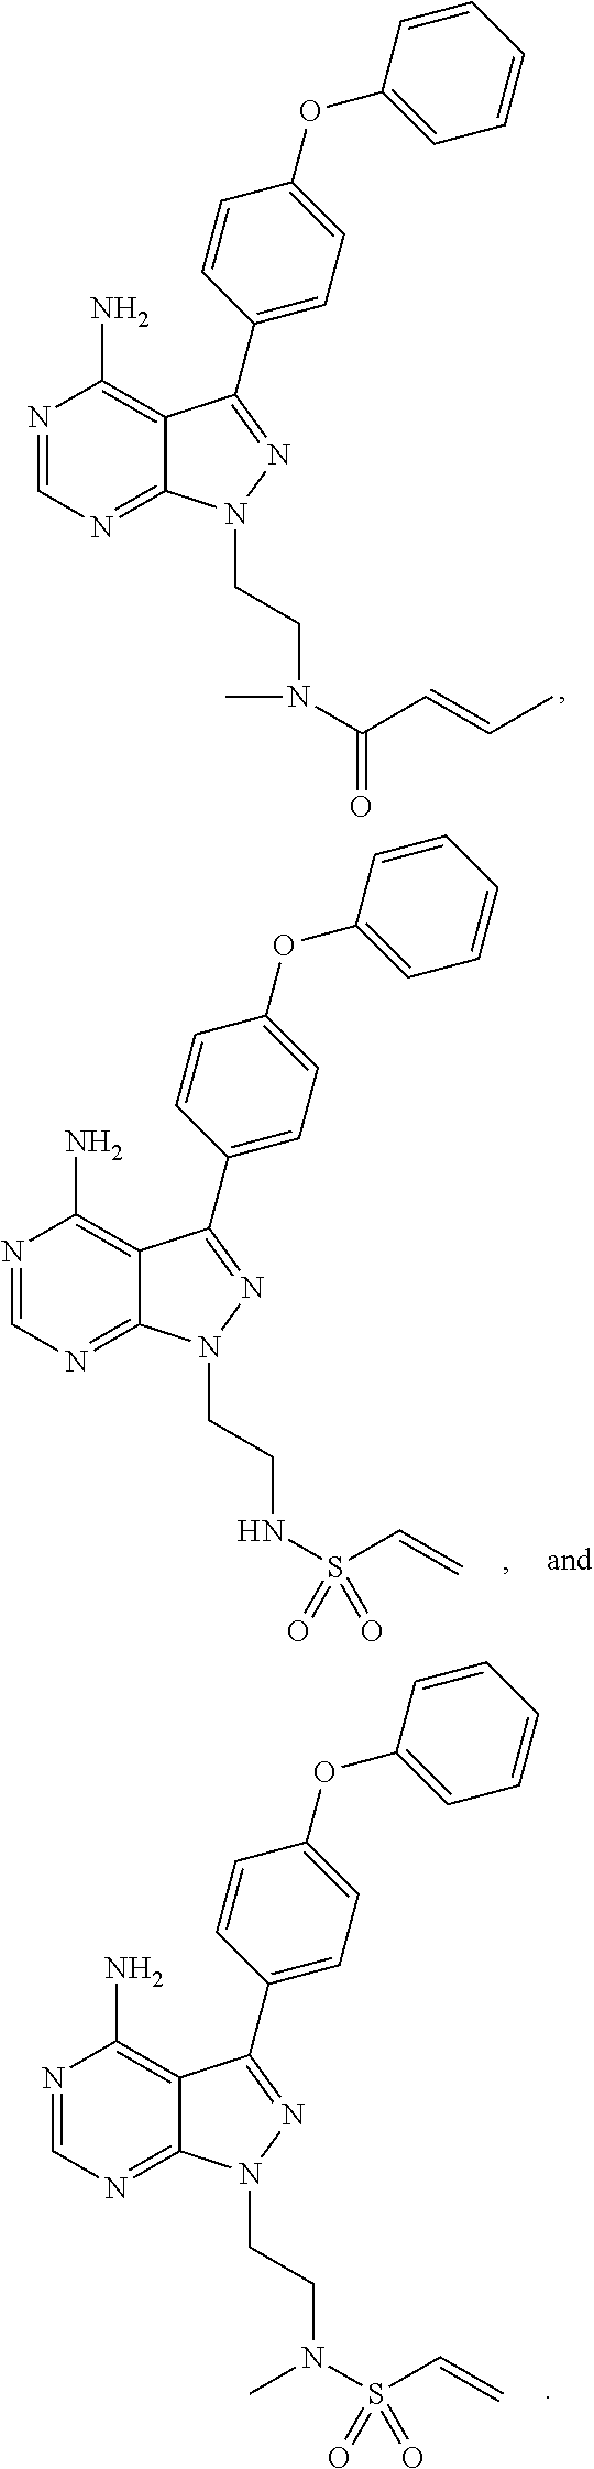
N1=CN=C2C(=C1N)C(C1=CC=C(OC3=CC=CC=C3)C=C1)=NN2CCN(C(=O)C=CC)C.N1=CN=C2C(=C1N)C(C1=CC=C(OC3=CC=CC=C3)C=C1)=NN2CCNS(=O)(C=C)=O.N1=CN=C2C(=C1N)C(C1=CC=C(OC3=CC=CC=C3)C=C1)=NN2CCN(S(=O)(C=C)=O)C
